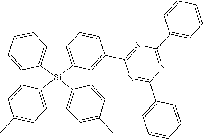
C12=C([Si](C3=CC=C(C)C=C3)(C3=CC=C(C)C=C3)C3=C1C=CC(C1=NC(C4=CC=CC=C4)=NC(C4=CC=CC=C4)=N1)=C3)C=CC=C2
